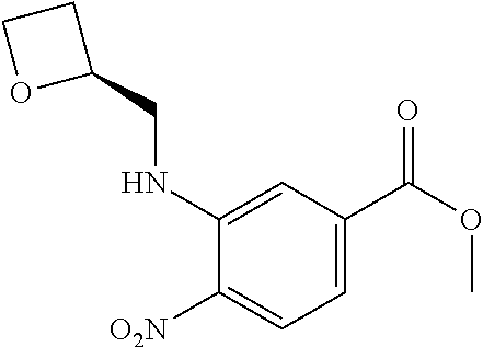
C1(NCC2CCO2)=CC(C(OC)=O)=CC=C1[O2N]
